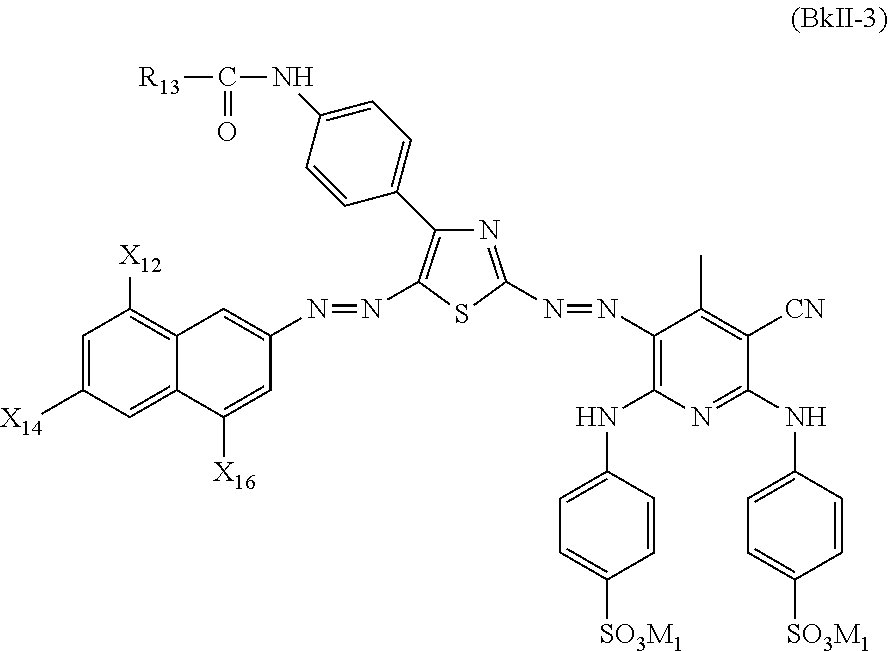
C1=CC(NC2=C(N=NC3=NC(C4=CC=C(NC(=O)[R13])C=C4)=C(N=NC4=CC5=C([X12])C=C([X14])C=C5C([X16])=C4)S3)C(C)=C([CN])C(NC3=CC=C([SO3M1])C=C3)=N2)=CC=C1[SO3M1]
